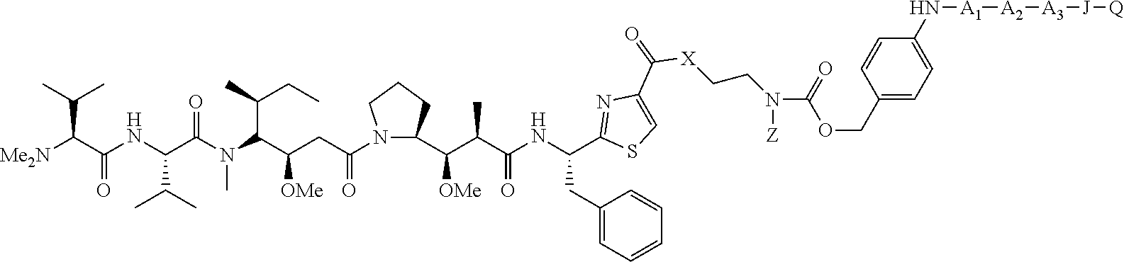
[Me2N]C(C(NC(C(N(C(C(CC(=O)N1CCCC1C(C(C(NC(CC1=CC=CC=C1)C1=NC(C(=O)[X]CCN([Z])C(=O)OCC2=CC=C(N[A1][A2][A3][J][Q])C=C2)=CS1)=O)C)[OMe])[OMe])C(C)CC)C)=O)C(C)C)=O)C(C)C
